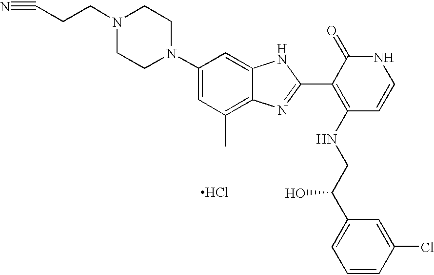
Cl.N1(CCC#N)CCN(C2=CC(C)=C3C(=C2)NC(C2=C(NCC(C4=CC=CC(Cl)=C4)O)C=CNC2=O)=N3)CC1
